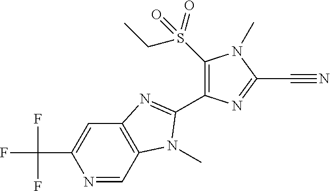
N1=CC2=C(C=C1C(F)(F)F)N=C(C1=C(S(CC)(=O)=O)N(C)C(C#N)=N1)N2C
